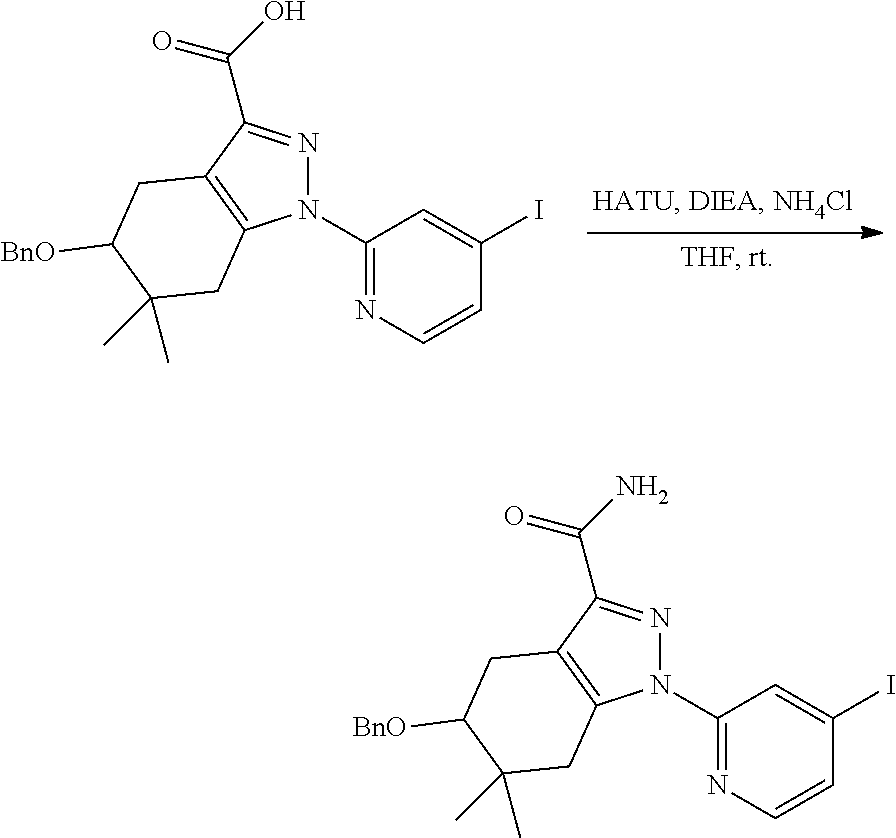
C1(N2N=C(C(=O)O)C3=C2CC(C)(C)C([BnO])C3)=NC=CC(I)=C1.C1(N2N=C(C(=O)N)C3=C2CC(C)(C)C([BnO])C3)=NC=CC(I)=C1
